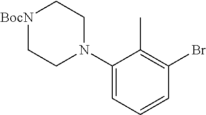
[BocN]1CCN(C2=CC=CC(Br)=C2C)CC1
